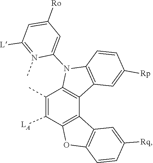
C1=C(N2C3=C(C=C([Rp])C=C3)C3=C2C(C)=C([LA])C2=C3C3=C(C=CC([Rq])=C3)O2)N(C)=C([L])C=C1[Ro]
